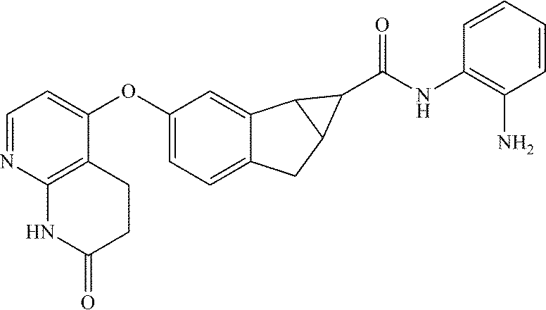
C12=CC=C(OC3=CC=NC4=C3CCC(=O)N4)C=C1C1C(C2)C1C(NC1=C(N)C=CC=C1)=O
